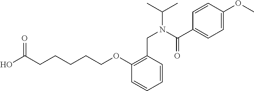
OC(CCCCCOC1=C(CN(C(C)C)C(C2=CC=C(OC)C=C2)=O)C=CC=C1)=O
